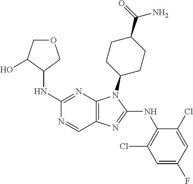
C1(NC2COCC2O)=NC2=C(C=N1)N=C(NC1=C(Cl)C=C(F)C=C1Cl)N2C1CCC(C(=O)N)CC1
